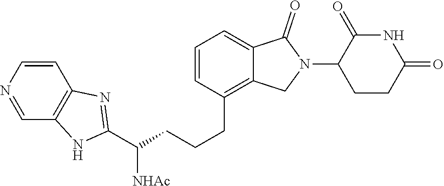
C(CCCC1=C2C(=CC=C1)C(=O)N(C1CCC(=O)NC1=O)C2)([NHAc])C1=NC2=C(C=NC=C2)N1
